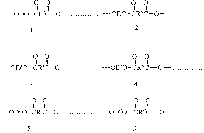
C[ODO][CRC](=O)(OC)=O.C[ODO][CRC](OC)(=O)=O.C[ODO][CRC](=O)(OC)=O.C[ODO][CRC](OC)(=O)=O.C[ODO][CRC](=O)(OC)=O.C[ODO][CRC](OC)(=O)=O
